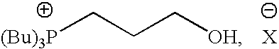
[(Bu)3P]CCC[OH]
